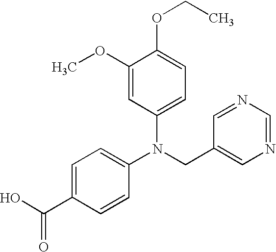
N(CC1=CN=CN=C1)(C1=CC=C(C(=O)O)C=C1)C1=CC=C(OCC)C(OC)=C1
